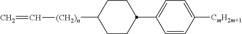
C1=CC([CmH2m+1])=CC=C1C1CCC([(CH2)n]C=C)CC1
